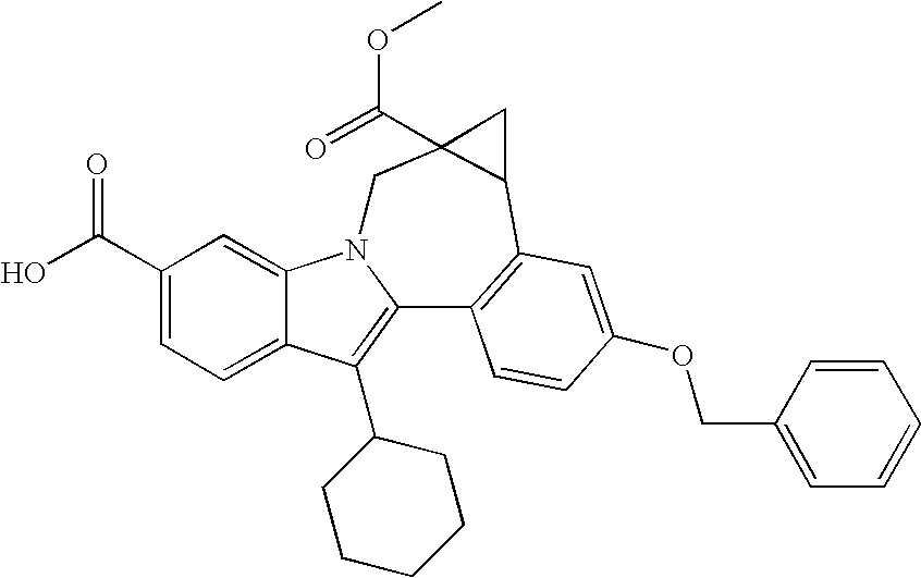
C1(C(=O)O)=CC=C2C(=C1)N1C(=C2C2CCCCC2)C2=C(C3C(C(=O)OC)(C1)C3)C=C(OCC1=CC=CC=C1)C=C2
